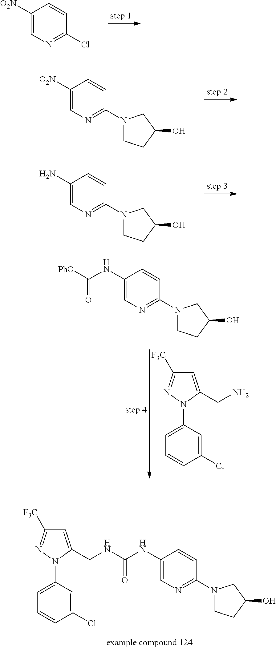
C1([O2N])=CN=C(Cl)C=C1.C1(N)=CN=C(N2CCC(O)C2)C=C1.C1([O2N])=CN=C(N2CCC(O)C2)C=C1.C1(NC([PhO])=O)=CN=C(N2CCC(O)C2)C=C1.C1(Cl)=CC(N2C(CN)=CC([F3C])=N2)=CC=C1.C1(Cl)=CC(N2C(CNC(NC3=CN=C(N4CCC(O)C4)C=C3)=O)=CC([F3C])=N2)=CC=C1
